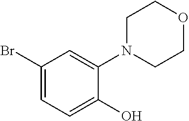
C1(Br)=CC=C(O)C(N2CCOCC2)=C1
